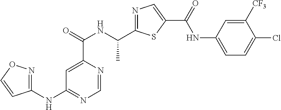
C1=NC(C(=O)NC(C2=NC=C(C(=O)NC3=CC=C(Cl)C([CF3])=C3)S2)C)=CC(NC2=NOC=C2)=N1
